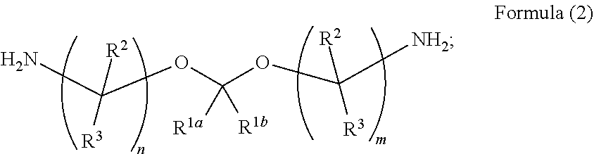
NC(OC(OC([NH2])([R2])[R3])([R1a])[R1b])([R3])[R2]
